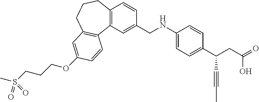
C12=C(CCCC3=C1C=CC(OCCCS(C)(=O)=O)=C3)C=CC(CNC1=CC=C(C(CC(=O)O)C#CC)C=C1)=C2
